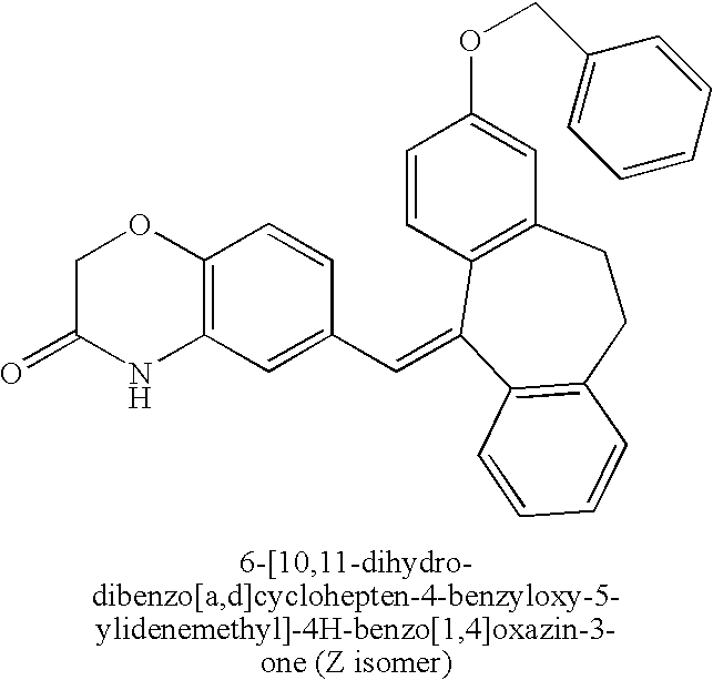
C1C(=O)NC2=C(O1)C=CC(C=C1C3=C(C=C(OCC4=CC=CC=C4)C=C3)CCC3=C1C=CC=C3)=C2
